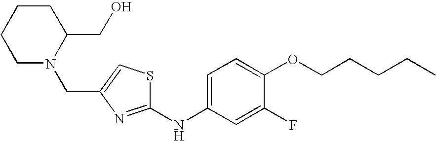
C(C1=CSC(NC2=CC=C(OCCCCC)C(F)=C2)=N1)N1CCCCC1CO
